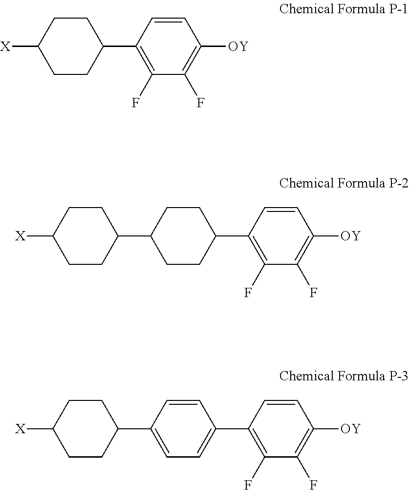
C1CC([X])CCC1C1=C(F)C(F)=C([OY])C=C1.C1CC(C2CCC([X])CC2)CCC1C1=C(F)C(F)=C([OY])C=C1.C1=CC(C2CCC([X])CC2)=CC=C1C1=C(F)C(F)=C([OY])C=C1
